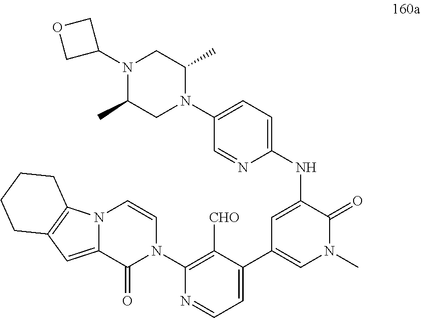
N12C3=C(C=C1C(=O)N(C1=C([CHO])C(C4=CN(C)C(=O)C(NC5=CC=C(N6C(C)CN(C7COC7)C(C)C6)C=N5)=C4)=CC=N1)C=C2)CCCC3
